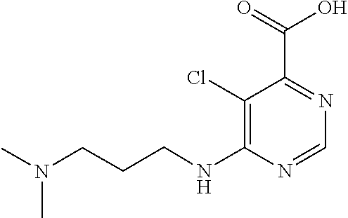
C1(Cl)=C(NCCCN(C)C)N=CN=C1C(=O)O
